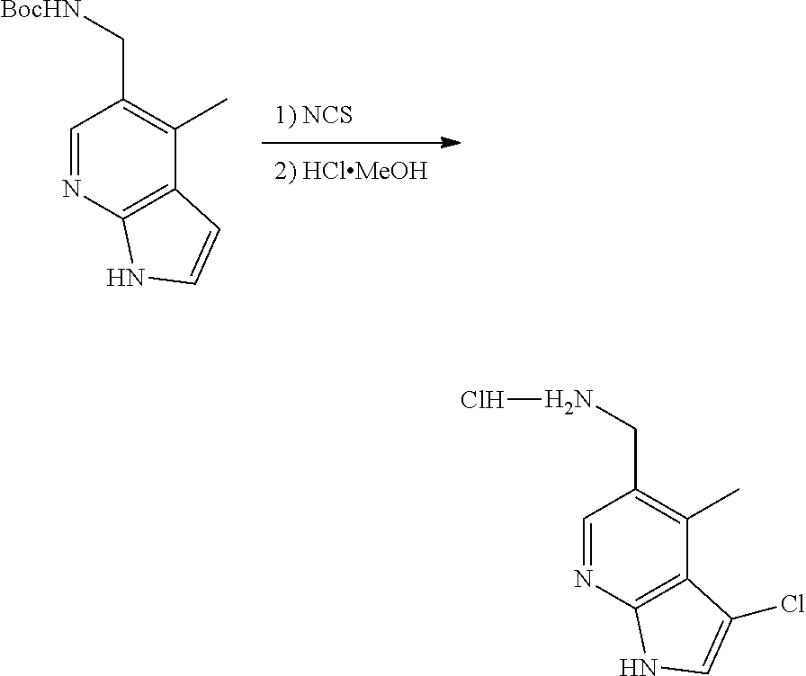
C1=NC2=C(C(C)=C1CNCl)C(Cl)=CN2.C1=NC2=C(C(C)=C1C[BocHN])C=CN2.[1) NCS]
